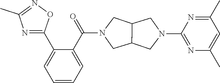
C1(C2=NC(C)=NO2)=CC=CC=C1C(N1CC2C(C1)CN(C1=NC(C)=CC(C)=N1)C2)=O
